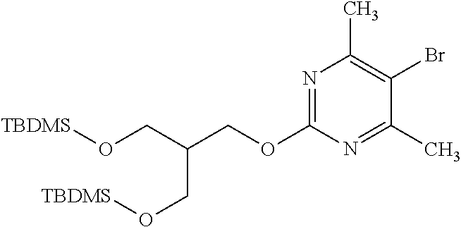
N1=C(OCC(CO[TBDMS])CO[TBDMS])N=C(C)C(Br)=C1C
